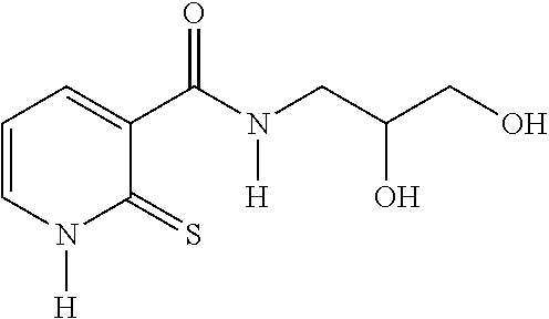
C1=CN([H])C(=S)C(C(N([H])CC(CO)O)=O)=C1
